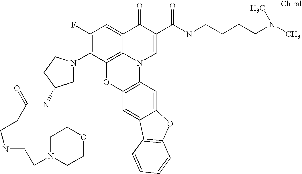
C1(F)=C(N2CC(NC(=O)CCNCCN3CCOCC3)CC2)C2=C3C(=C1)C(=O)C(C(=O)NCCCCN(C)C)=CN3C1=C(O2)C=C2C(=C1)OC1=C2C=CC=C1
